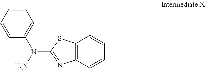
C12=C(C=CC=C1)SC(N(N)C1=CC=CC=C1)=N2
